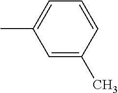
C1=C(C)C=CC=C1C
